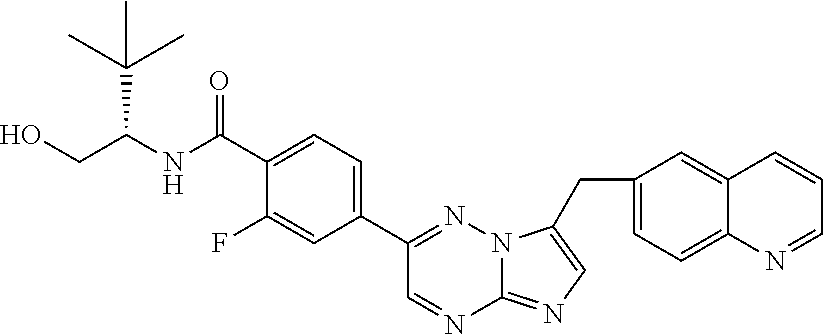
C1(CC2=CN=C3N=CC(C4=CC=C(C(=O)NC(CO)C(C)(C)C)C(F)=C4)=NN32)=CC=C2C(=C1)C=CC=N2
